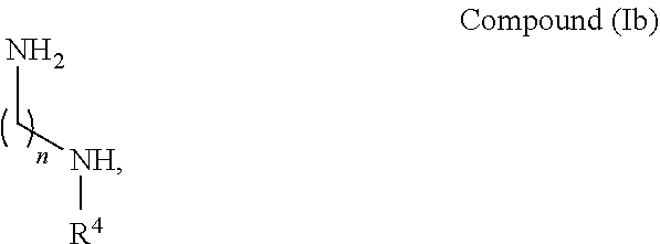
NC[NH][R4]
